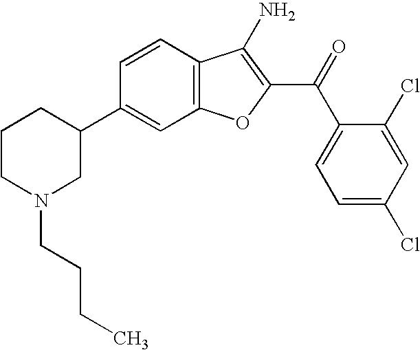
C12=C(C=CC(C3CCCN(CCCC)C3)=C1)C(N)=C(C(C1=CC=C(Cl)C=C1Cl)=O)O2
